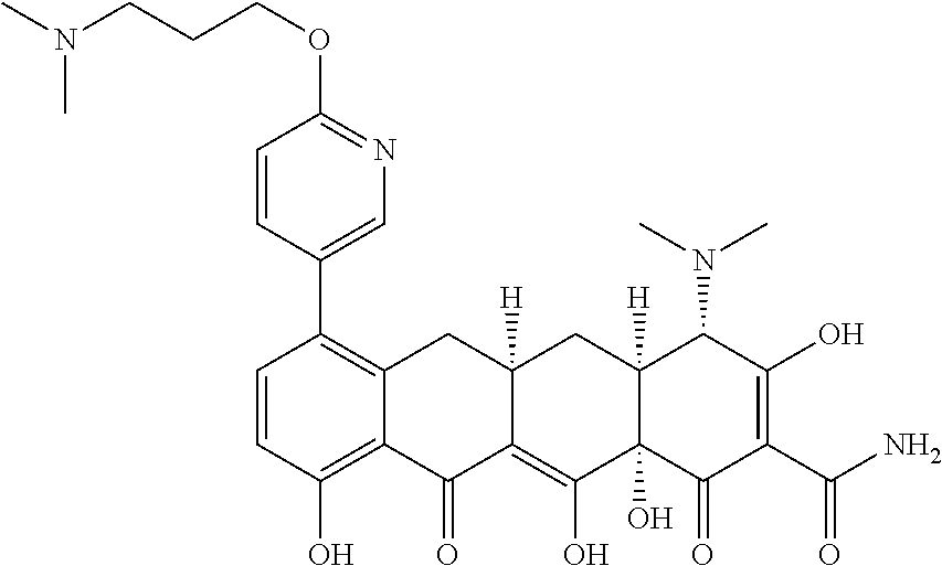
C1=CC(O)=C2C(=C1C1=CN=C(OCCCN(C)C)C=C1)CC1([H])C(=C(O)C3(O)C([H])(C1)C(N(C)C)C(O)=C(C(=O)N)C3=O)C2=O
